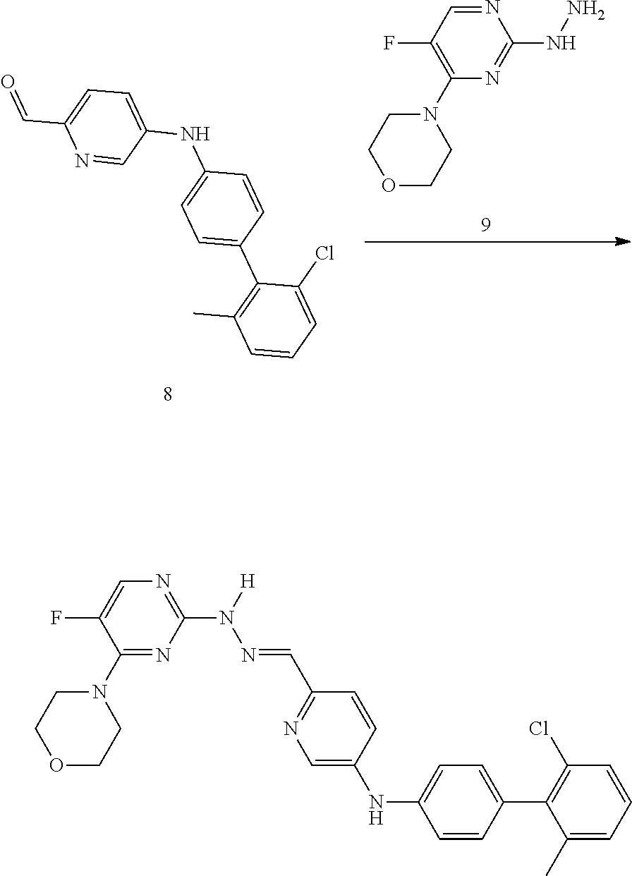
C1=C(C=O)N=CC(NC2=CC=C(C3=C(C)C=CC=C3Cl)C=C2)=C1.N1=CC(F)=C(N2CCOCC2)N=C1NN.N1=C(N([H])N=CC2=NC=C(NC3=CC=C(C4=C(Cl)C=CC=C4C)C=C3)C=C2)N=C(N2CCOCC2)C(F)=C1
